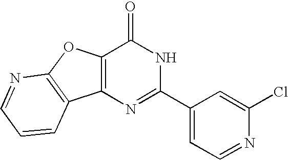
C1=NC2=C(C=C1)C1=C(O2)C(=O)NC(C2=CC=NC(Cl)=C2)=N1
